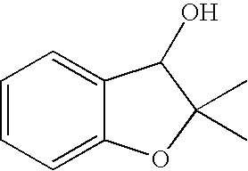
C1=CC=C2C(=C1)C(O)C(C)(C)O2
